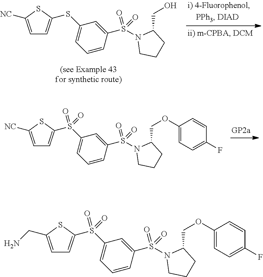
C1=C([NC])SC(SC2=CC=CC(S(N3CCCC3CO)(=O)=O)=C2)=C1.C1=C([NC])SC(S(C2=CC=CC(S(N3CCCC3COC3=CC=C(F)C=C3)(=O)=O)=C2)(=O)=O)=C1.C1=C(CN)SC(S(C2=CC=CC(S(N3CCCC3COC3=CC=C(F)C=C3)(=O)=O)=C2)(=O)=O)=C1
